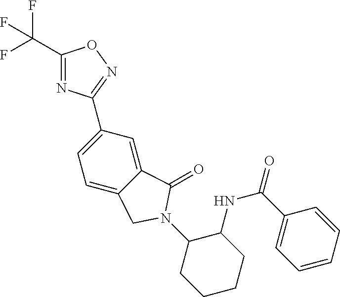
C1(C(F)(F)F)=NC(C2=CC=C3C(=C2)C(=O)N(C2CCCCC2NC(=O)C2=CC=CC=C2)C3)=NO1
